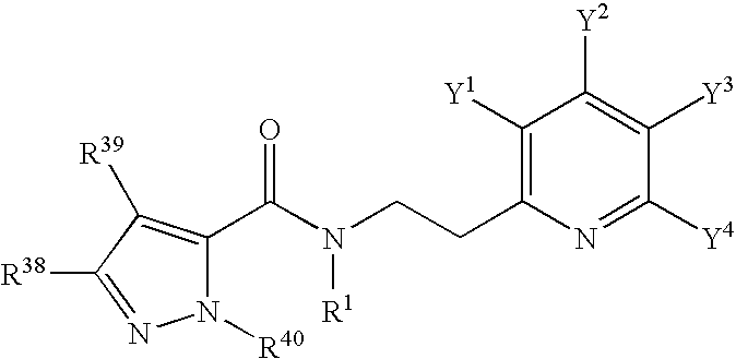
N1([R40])C(C(N(CCC2=C([Y1])C([Y2])=C([Y3])C([Y4])=N2)[R1])=O)=C([R39])C([R38])=N1
